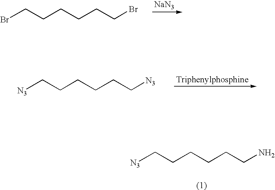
C(CCCCCBr)Br.[NaN3].C(CCCCC[N3])[N3].C(CCCCCN)[N3]
